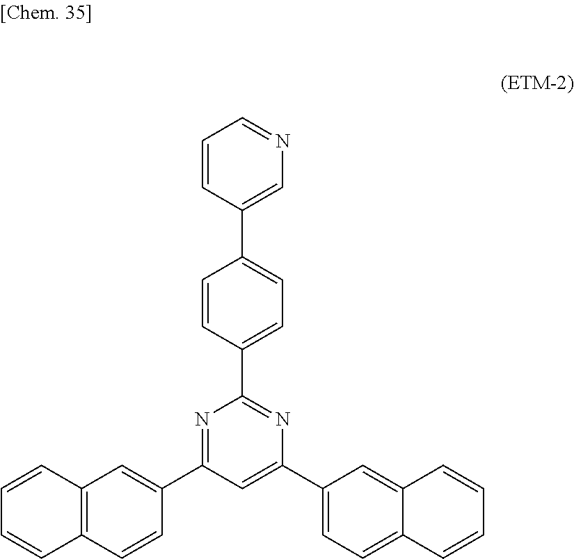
C1=CC=CC2=C1C=CC(C1=NC(C3=CC=C(C4=CN=CC=C4)C=C3)=NC(C3=CC=C4C(=C3)C=CC=C4)=C1)=C2
